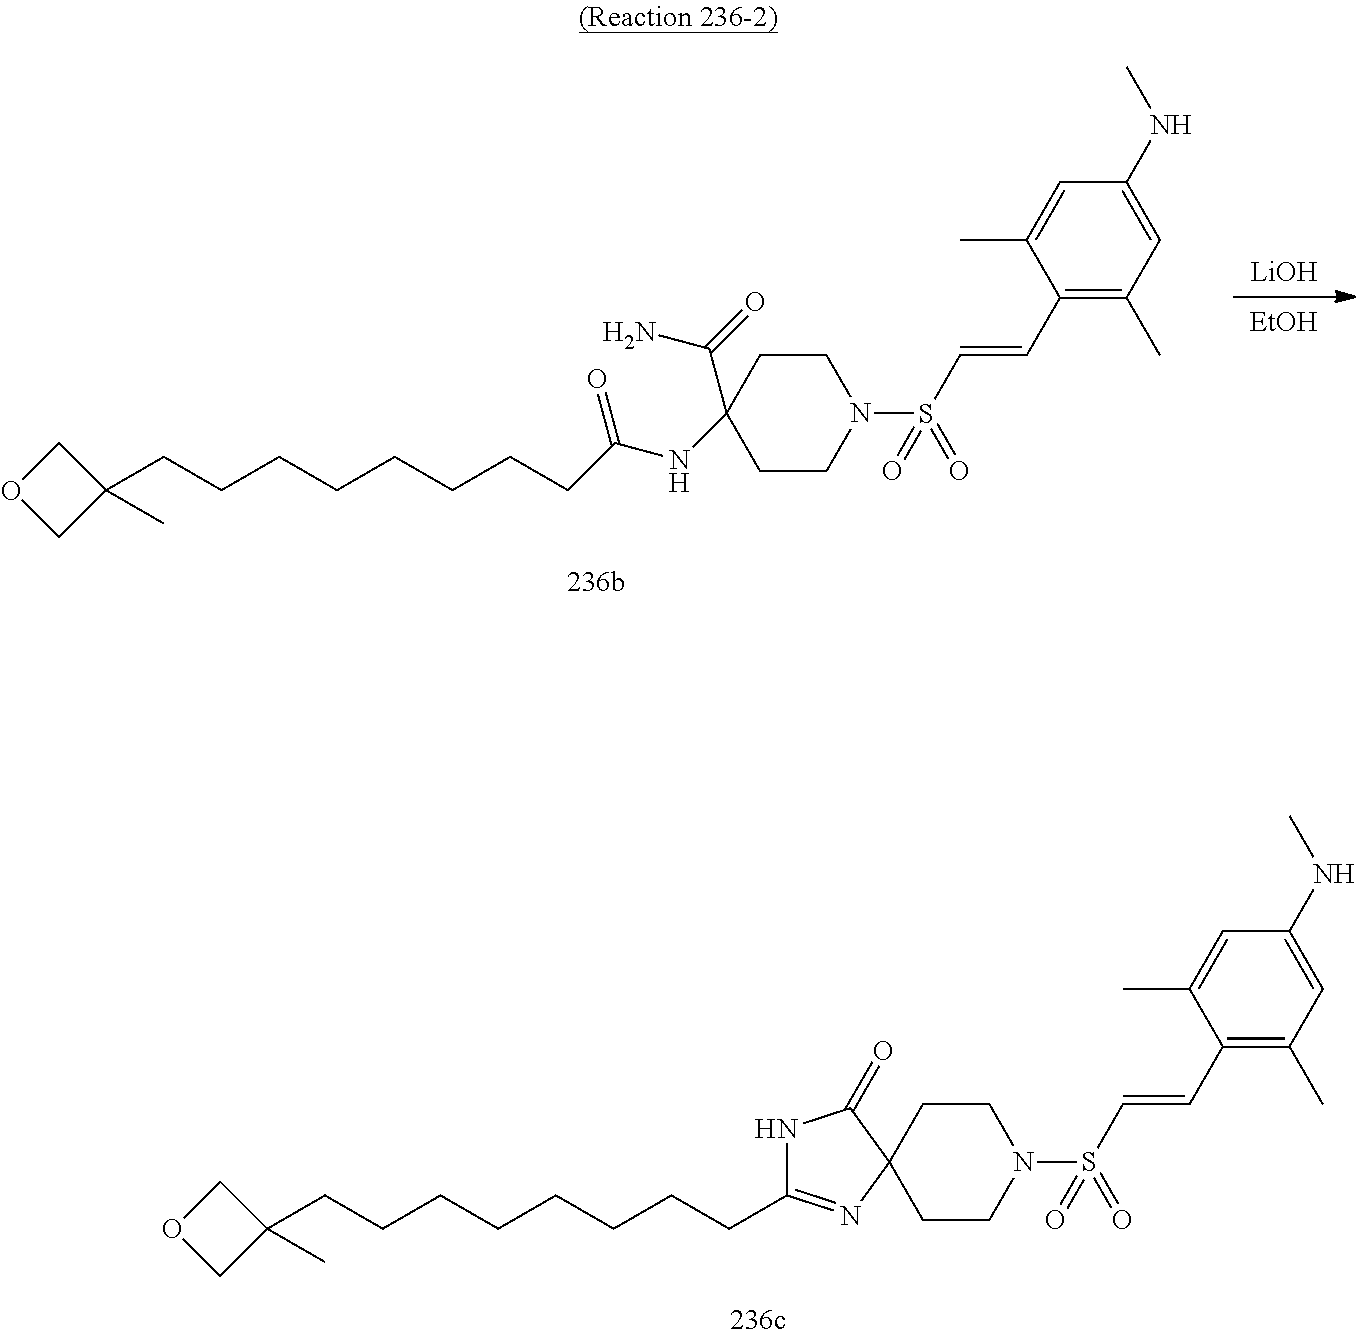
C(CCC1=NC2(CCN(S(C=CC3=C(C)C=C(NC)C=C3C)(=O)=O)CC2)C(=O)N1)CCCCCC1(C)COC1.C(CCC(NC1(C(N)=O)CCN(S(C=CC2=C(C)C=C(NC)C=C2C)(=O)=O)CC1)=O)CCCCCC1(C)COC1.[LiOH].[EtOH]
